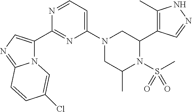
N12C(C3=NC(N4CC(C)N(S(C)(=O)=O)C(C5=C(C)NN=C5)C4)=CC=N3)=CN=C1C=CC(Cl)=C2
